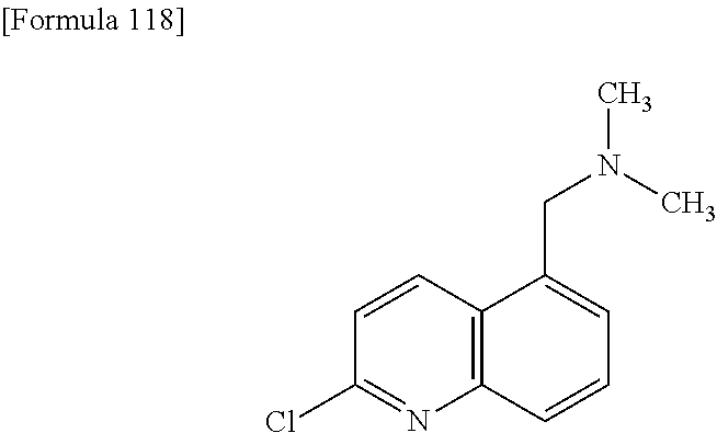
C1(Cl)=NC2=C(C=C1)C(CN(C)C)=CC=C2
